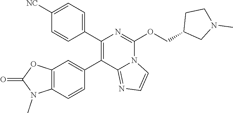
C1([NC])=CC=C(C2=C(C3=CC4=C(C=C3)N(C)C(=O)O4)C3=NC=CN3C(OCC3CN(C)CC3)=N2)C=C1
